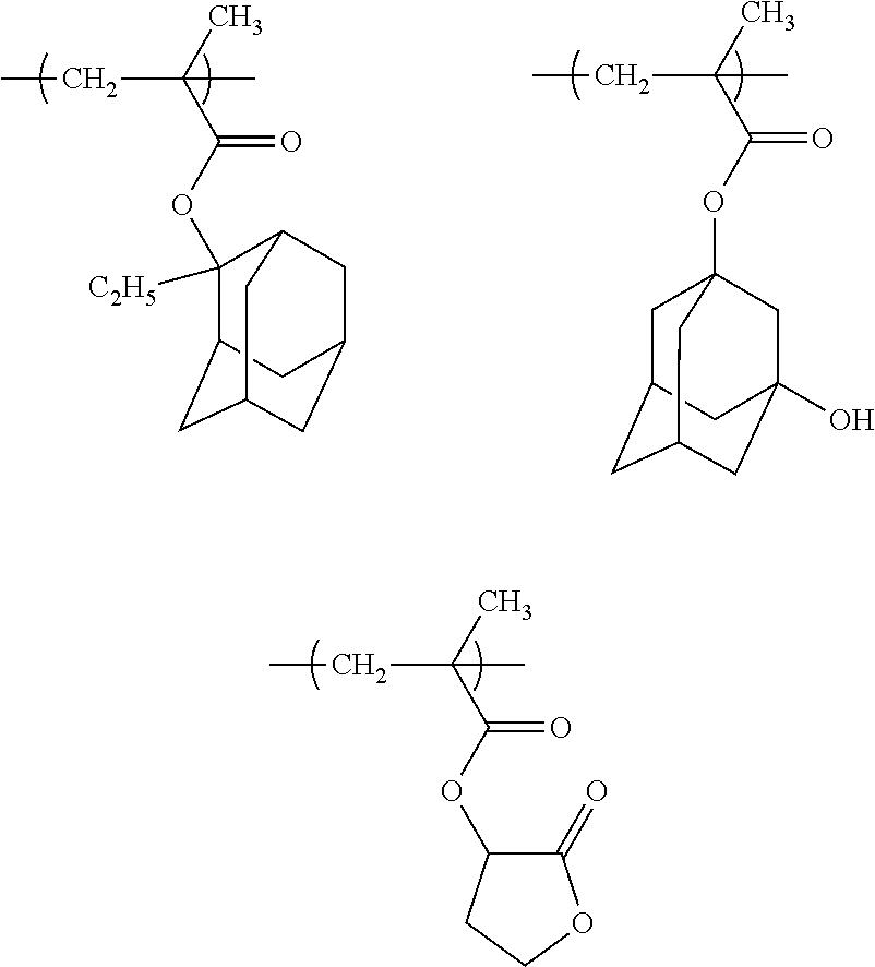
CC(C(OC1([C2H5])C2CC3CC(CC1C3)C2)=O)(CC)C.CC(C(OC12CC3CC(CC(O)(C1)C3)C2)=O)(CC)C.CC(C(OC1C(=O)OCC1)=O)(CC)C
